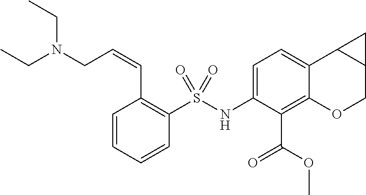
C1(NS(C2=C(C=CCN(CC)CC)C=CC=C2)(=O)=O)=CC=C2C(=C1C(=O)OC)OCC1C2C1
